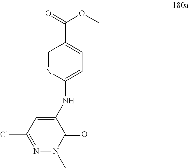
N1=C(Cl)C=C(NC2=CC=C(C(=O)OC)C=N2)C(=O)N1C
